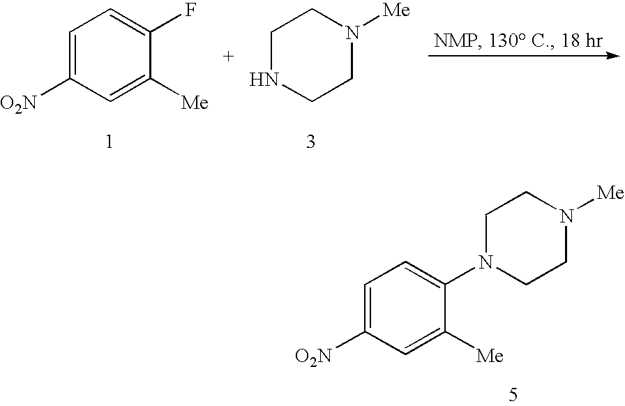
C1=C([O2N])C=C([Me])C(N2CCN([Me])CC2)=C1.C1=C([O2N])C=C([Me])C(F)=C1.C1NCCN([Me])C1
